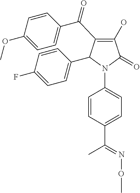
C1(O)=C(C(C2=CC=C(OC)C=C2)=O)C(C2=CC=C(F)C=C2)N(C2=CC=C(C(C)=NOC)C=C2)C1=O
